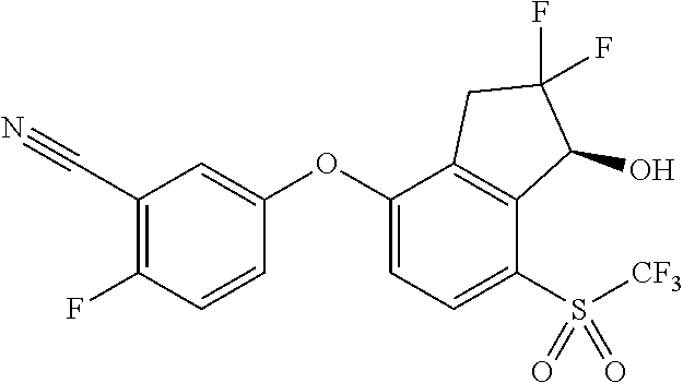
C1(C#N)=C(F)C=CC(OC2=CC=C(S([CF3])(=O)=O)C3=C2CC(F)(F)C3O)=C1
